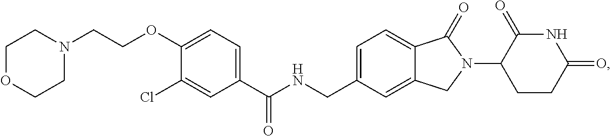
C(NCC1=CC=C2C(=C1)CN(C1CCC(=O)NC1=O)C2=O)(C1=CC=C(OCCN2CCOCC2)C(Cl)=C1)=O
